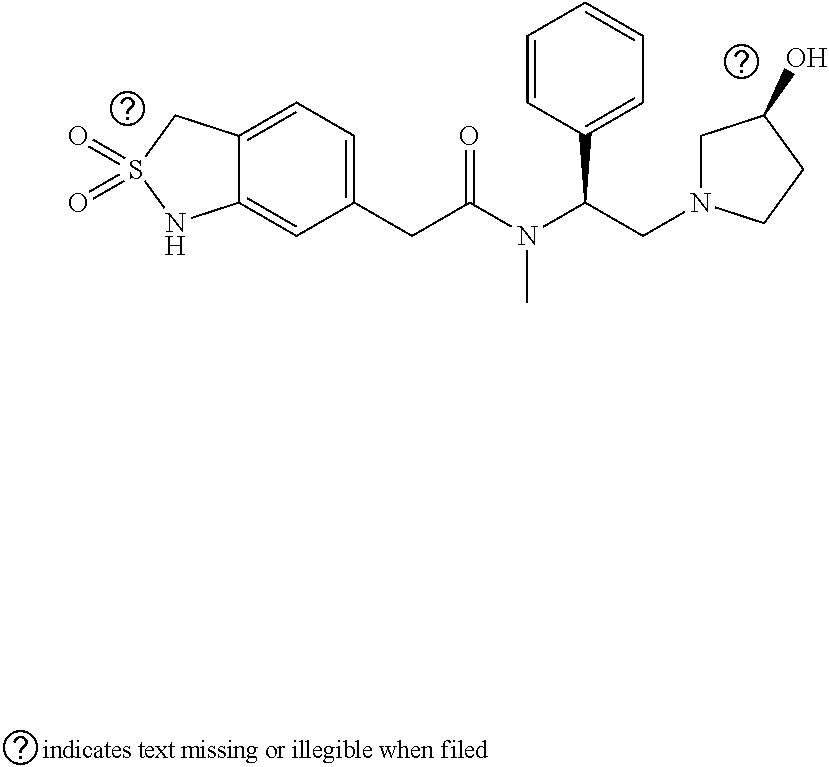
C1(CC(N(C)C(C2=CC=CC=C2)CN2CC(O)CC2)=O)=CC=C2C(=C1)NS(=O)(=O)C2
